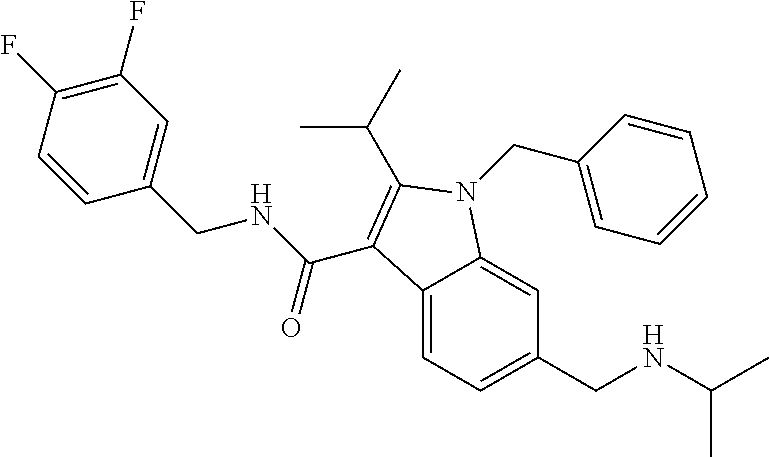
C1(F)=C(F)C=CC(CNC(=O)C2=C(C(C)C)N(CC3=CC=CC=C3)C3=CC(CNC(C)C)=CC=C32)=C1
